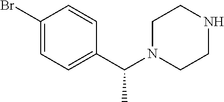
C1(Br)=CC=C(C(N2CCNCC2)C)C=C1
